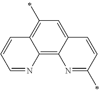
C1=NC2=C3C(=CC(C)=C2C=C1)C=CC(C)=N3
